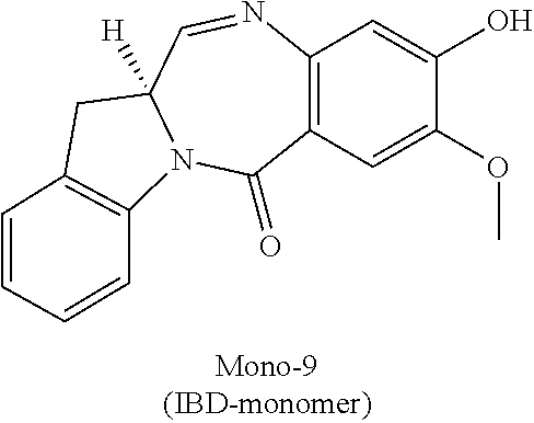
C12=C(C=C(OC)C(O)=C1)C(=O)N1C([H])(C=N2)CC2=C1C=CC=C2
